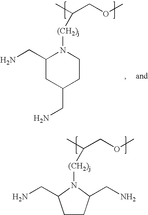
C1(CN)CC(CN)CCN1[(CH2)j]C(C)COC.N1([(CH2)j]C(C)COC)C(CN)CCC1CN
